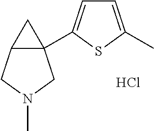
C1=C(C)SC(C23C(CN(C)C2)C3)=C1.Cl
